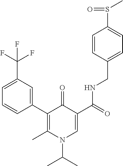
C1=C(C(F)(F)F)C=C(C2=C(C)N(C(C)C)C=C(C(=O)NCC3=CC=C(S(C)=O)C=C3)C2=O)C=C1
